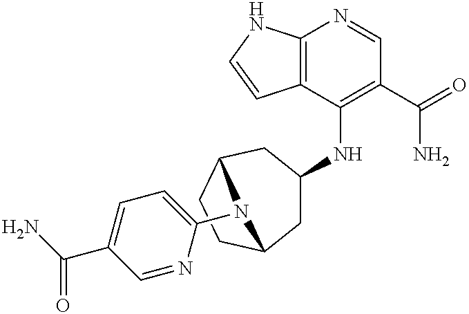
C12=C(C(NC3CC4CCC(C3)N4C3=CC=C(C(N)=O)C=N3)=C(C(=O)N)C=N1)C=CN2
